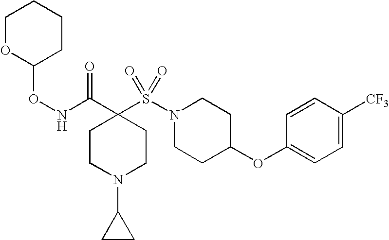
C1(OC2CCN(S(=O)(=O)C3(C(=O)NOC4CCCCO4)CCN(C4CC4)CC3)CC2)=CC=C([CF3])C=C1
